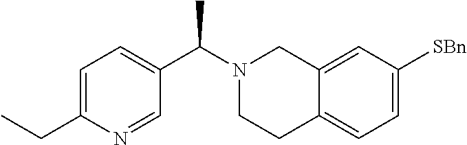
C1=C(CC)N=CC(C(N2CCC3=CC=C([SBn])C=C3C2)C)=C1
